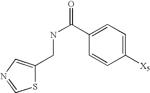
S1C(CNC(C2=CC=C([X5])C=C2)=O)=CN=C1
